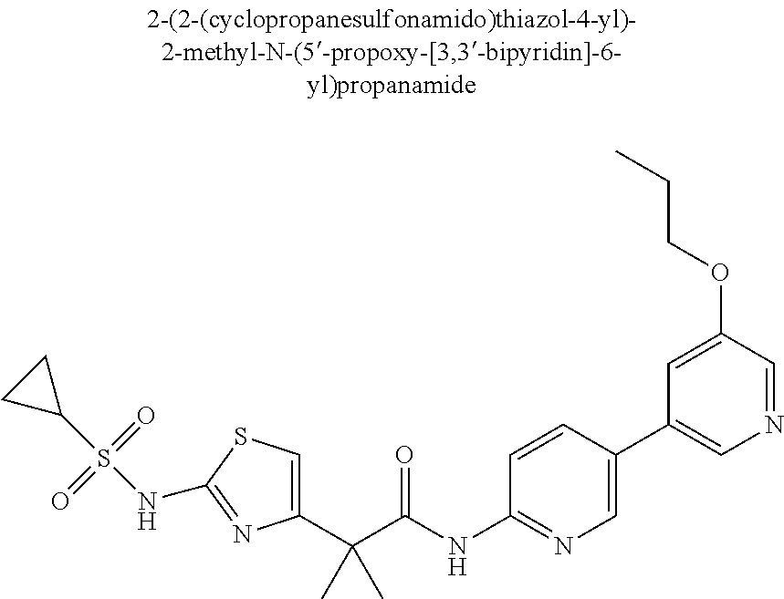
C1(C(C(NC2=NC=C(C3=CN=CC(OCCC)=C3)C=C2)=O)(C)C)=CSC(NS(C2CC2)(=O)=O)=N1
